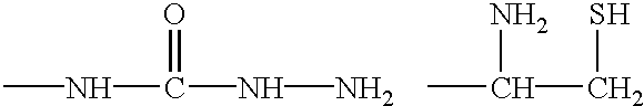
CNC(=O)NN.CC(N)CS
